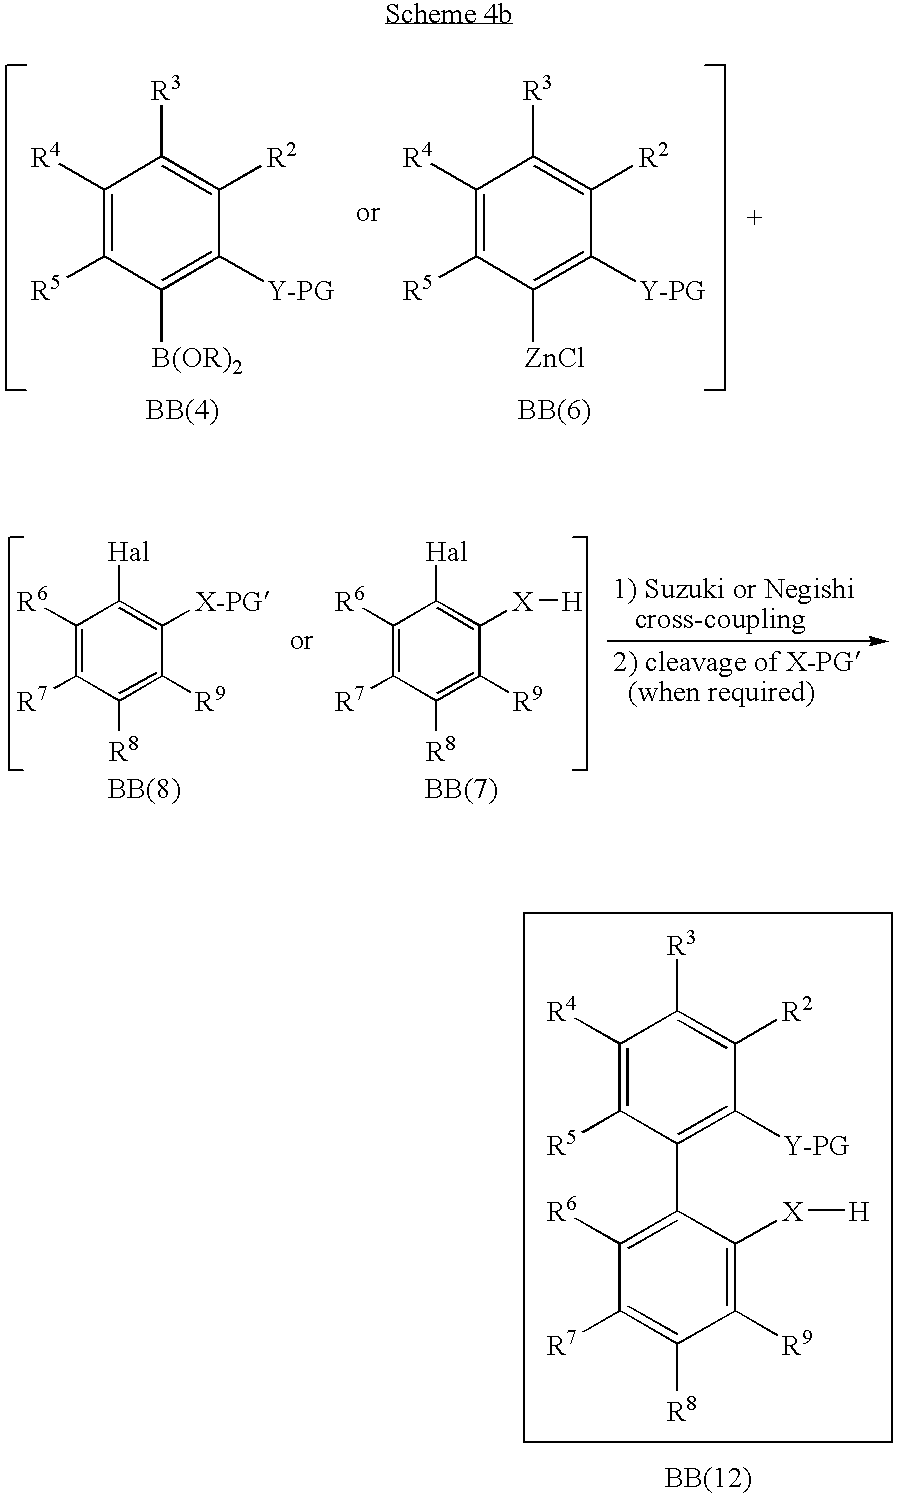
C1([R6])=C(C2=C([Y-PG])C([R2])=C([R3])C([R4])=C2[R5])C([X][H])=C([R9])C([R8])=C1[R7].C1([R4])=C([R5])C([B(OR)2])=C([Y-PG])C([R2])=C1[R3].C1([R4])=C([R5])C([ZnCl])=C([Y-PG])C([R2])=C1[R3].C1([R6])=C([R7])C([R8])=C([R9])C([X-PG])=C1[Hal].C1([R6])=C([R7])C([R8])=C([R9])C([X][H])=C1[Hal]
